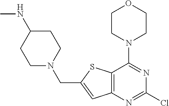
C1CN(C2=NC(Cl)=NC3=C2SC(CN2CCC(NC)CC2)=C3)CCO1
